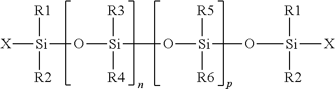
[X][Si](O[Si]([R3])([R4])O[Si](O[Si]([X])([R1])[R2])([R5])[R6])([R1])[R2]
